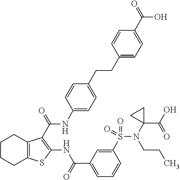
C1(CCC2=CC=C(NC(=O)C3=C(NC(C4=CC=CC(S(N(C5(C(O)=O)CC5)CCC)(=O)=O)=C4)=O)SC4=C3CCCC4)C=C2)=CC=C(C(=O)O)C=C1
